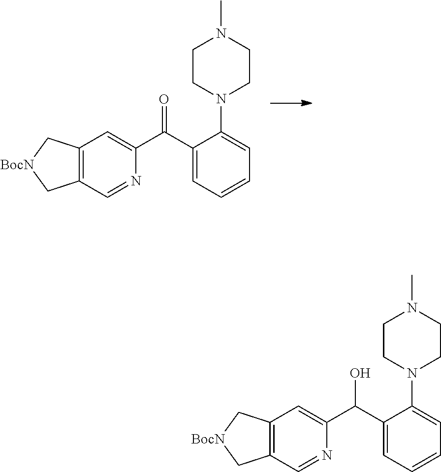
C1(C(C2=CC3=C(C=N2)C[BocN]C3)=O)=CC=CC=C1N1CCN(C)CC1.C1(C(C2=CC3=C(C=N2)C[BocN]C3)O)=CC=CC=C1N1CCN(C)CC1
